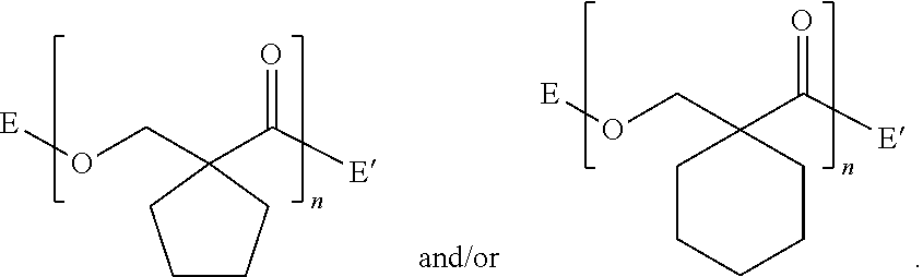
[E]OCC1(C([E])=O)CCCC1.[E]OCC1(C([E])=O)CCCCC1
